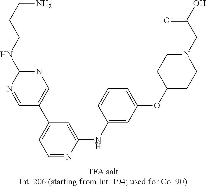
C1=NC(NC2=CC(OC3CCN(CC(O)=O)CC3)=CC=C2)=CC(C2=CN=C(NCCCN)N=C2)=C1
